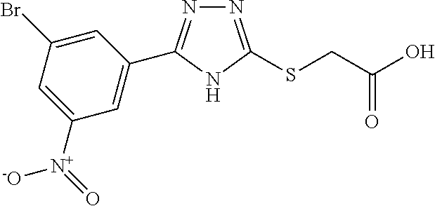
N1=C(C2=CC([N+](=O)[-O])=CC(Br)=C2)NC(SCC(O)=O)=N1
